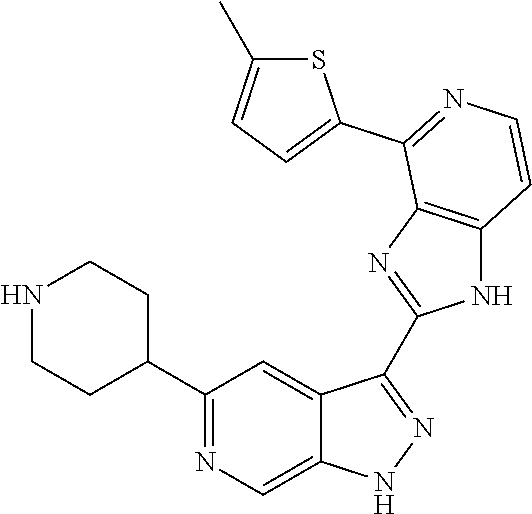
C1(C2=NC=C3C(=C2)C(C2=NC4=C(N2)C=CN=C4C2=CC=C(C)S2)=NN3)CCNCC1
